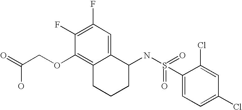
C1(F)=C(F)C=C2C(=C1OCC(=O)O)CCCC2NS(=O)(C1=CC=C(Cl)C=C1Cl)=O
